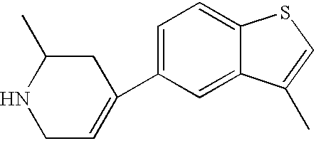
C1C=C(C2=CC=C3C(=C2)C(C)=CS3)CC(C)N1
